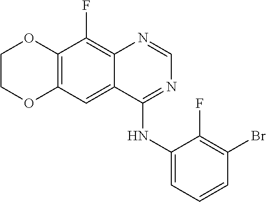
C12=C(C=C3C(=C1F)N=CN=C3NC1=CC=CC(Br)=C1F)OCCO2
